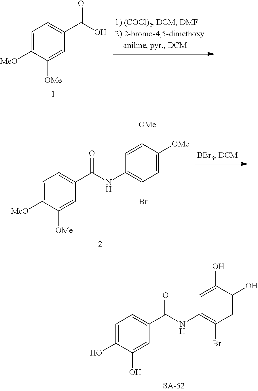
C1=C([MeO])C([OMe])=CC(C(O)=O)=C1.C1=C(O)C(O)=CC(C(NC2=C(Br)C=C(O)C(O)=C2)=O)=C1.C1=C([MeO])C([OMe])=CC(C(NC2=C(Br)C=C([OMe])C([OMe])=C2)=O)=C1
